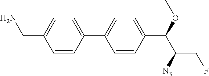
C1(C(C(CF)[N3])OC)=CC=C(C2=CC=C(CN)C=C2)C=C1
